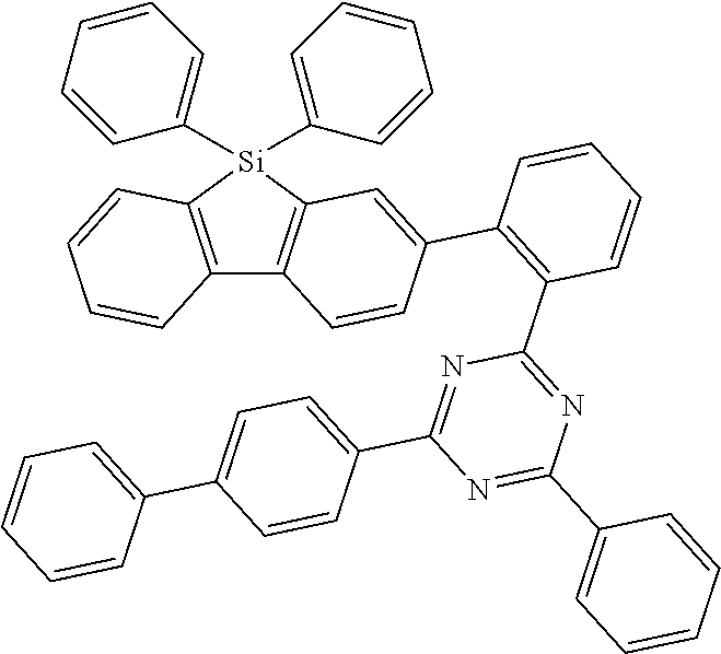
C12=C([Si](C3=CC=CC=C3)(C3=CC=CC=C3)C3=C1C=CC(C1=C(C4=NC(C5=CC=CC=C5)=NC(C5=CC=C(C6=CC=CC=C6)C=C5)=N4)C=CC=C1)=C3)C=CC=C2
